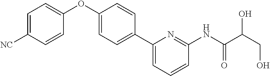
[NC]C1=CC=C(OC2=CC=C(C3=CC=CC(NC(C(CO)O)=O)=N3)C=C2)C=C1
